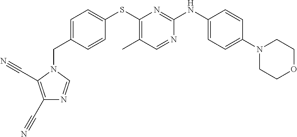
C1=C(CN2C=NC(C#N)=C2C#N)C=CC(SC2=C(C)C=NC(NC3=CC=C(N4CCOCC4)C=C3)=N2)=C1
